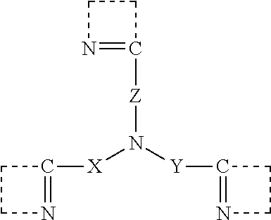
C1CN=C1[X]N([Y]C1=NCC1)[Z]C1=NCC1
